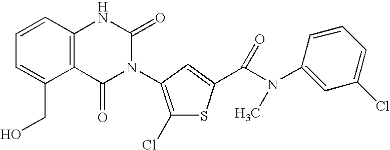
C12=C(C=CC=C1CO)NC(=O)N(C1=C(Cl)SC(C(N(C3=CC(Cl)=CC=C3)C)=O)=C1)C2=O
